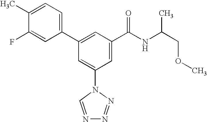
C1(C2=CC(C(NC(COC)C)=O)=CC(N3C=NN=N3)=C2)=CC=C(C)C(F)=C1
